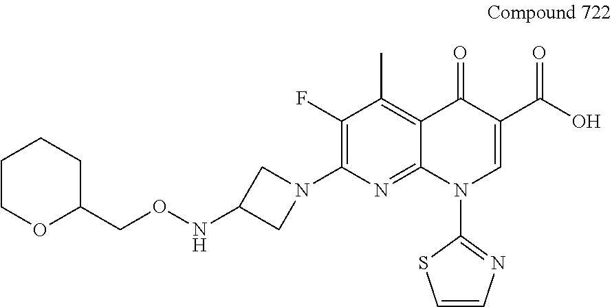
C1(NOCC2CCCCO2)CN(C2=C(F)C(C)=C3C(=N2)N(C2=NC=CS2)C=C(C(O)=O)C3=O)C1
